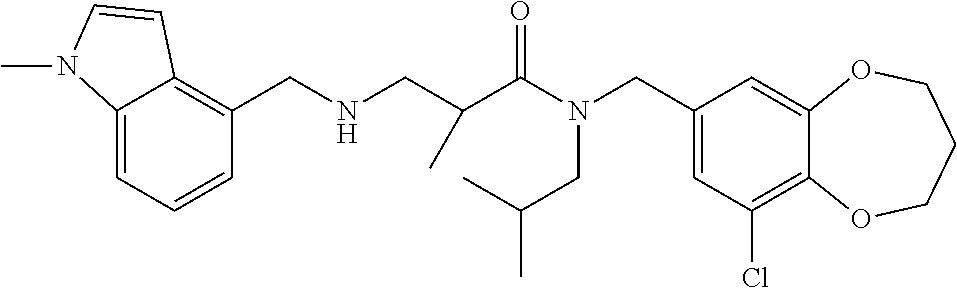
C1(CN(C(=O)C(CNCC2=C3C(=CC=C2)N(C)C=C3)C)CC(C)C)=CC(Cl)=C2C(=C1)OCCCO2
